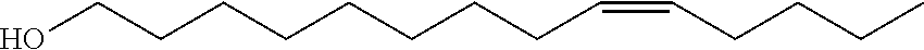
C(CCCCCCCO)C=CCCCC
